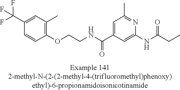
C1(C(F)(F)F)=CC(C)=C(OCCNC(C2=CC(C)=NC(NC(=O)CC)=C2)=O)C=C1
